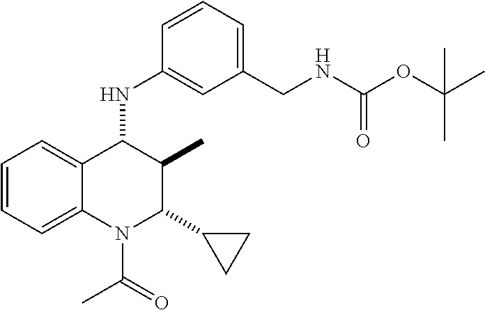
N1(C(C)=O)C(C2CC2)C(C)C(NC2=CC(CNC(OC(C)(C)C)=O)=CC=C2)C2=CC=CC=C12
